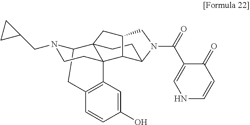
C12CC3=C(C=C(O)C=C3)C3(CCN1CC1CC1)C21CCC2C3C(C1)CN2C(=O)C1=CNC=CC1=O
